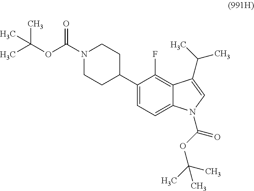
N1(C(OC(C)(C)C)=O)CCC(C2=CC=C3C(=C2F)C(C(C)C)=CN3C(=O)OC(C)(C)C)CC1
